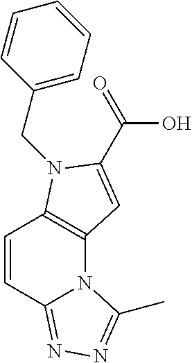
C12=C(N(CC3=CC=CC=C3)C(C(=O)O)=C1)C=CC1=NN=C(C)N21
